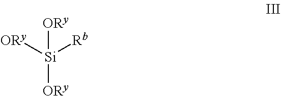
[Si]([ORy])([ORy])([Rb])[ORy]
